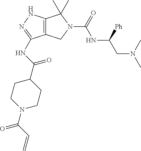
C12=C(NN=C1NC(C1CCN(C(C=C)=O)CC1)=O)C(C)(C)N(C(=O)NC(CN(C)C)[Ph])C2
